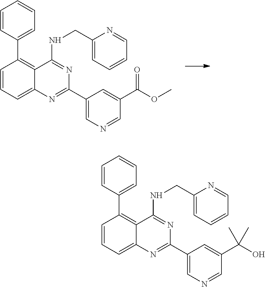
C1=CC=C2C(=C1C1=CC=CC=C1)C(NCC1=CC=CC=N1)=NC(C1=CN=CC(C(O)(C)C)=C1)=N2.C1=CC=C2C(=C1C1=CC=CC=C1)C(NCC1=CC=CC=N1)=NC(C1=CN=CC(C(OC)=O)=C1)=N2
